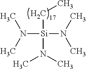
C([Si](N(C)C)(N(C)C)N(C)C)C
